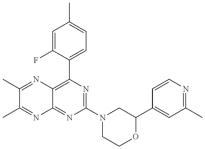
N1=C(N2CC(C3=CC(C)=NC=C3)OCC2)N=C2C(=C1C1=CC=C(C)C=C1F)N=C(C)C(C)=N2
